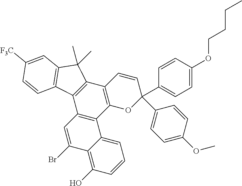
C1=C(OCCCC)C=CC(C2(C3=CC=C(OC)C=C3)C=CC3=C(O2)C2=C(C4=C3C(C)(C)C3=C4C=CC([F3C])=C3)C=C(Br)C3=C(O)C=CC=C23)=C1
